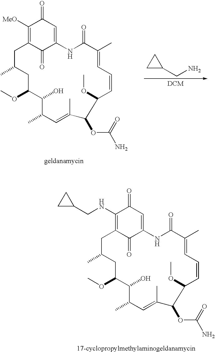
C1([MeO])=C2C(=O)C(=CC1=O)NC(=O)C(C)=CC=CC(OC)C(OC(N)=O)C(C)=CC(C)C(O)C(OC)CC(C)C2.C1C(CN)C1.C1(NCC2CC2)=C2C(=O)C(=CC1=O)NC(=O)C(C)=CC=CC(OC)C(OC(N)=O)C(C)=CC(C)C(O)C(OC)CC(C)C2
